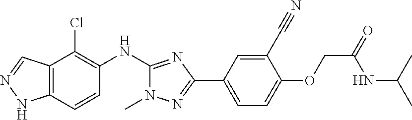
C12=C(C=CC(NC3=NC(C4=CC=C(OCC(=O)NC(C)C)C(C#N)=C4)=NN3C)=C1Cl)NN=C2
